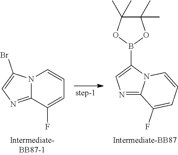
N12C(=NC=C1Br)C(F)=CC=C2.B1(C2=CN=C3N2C=CC=C3F)OC(C)(C)C(C)(C)O1
